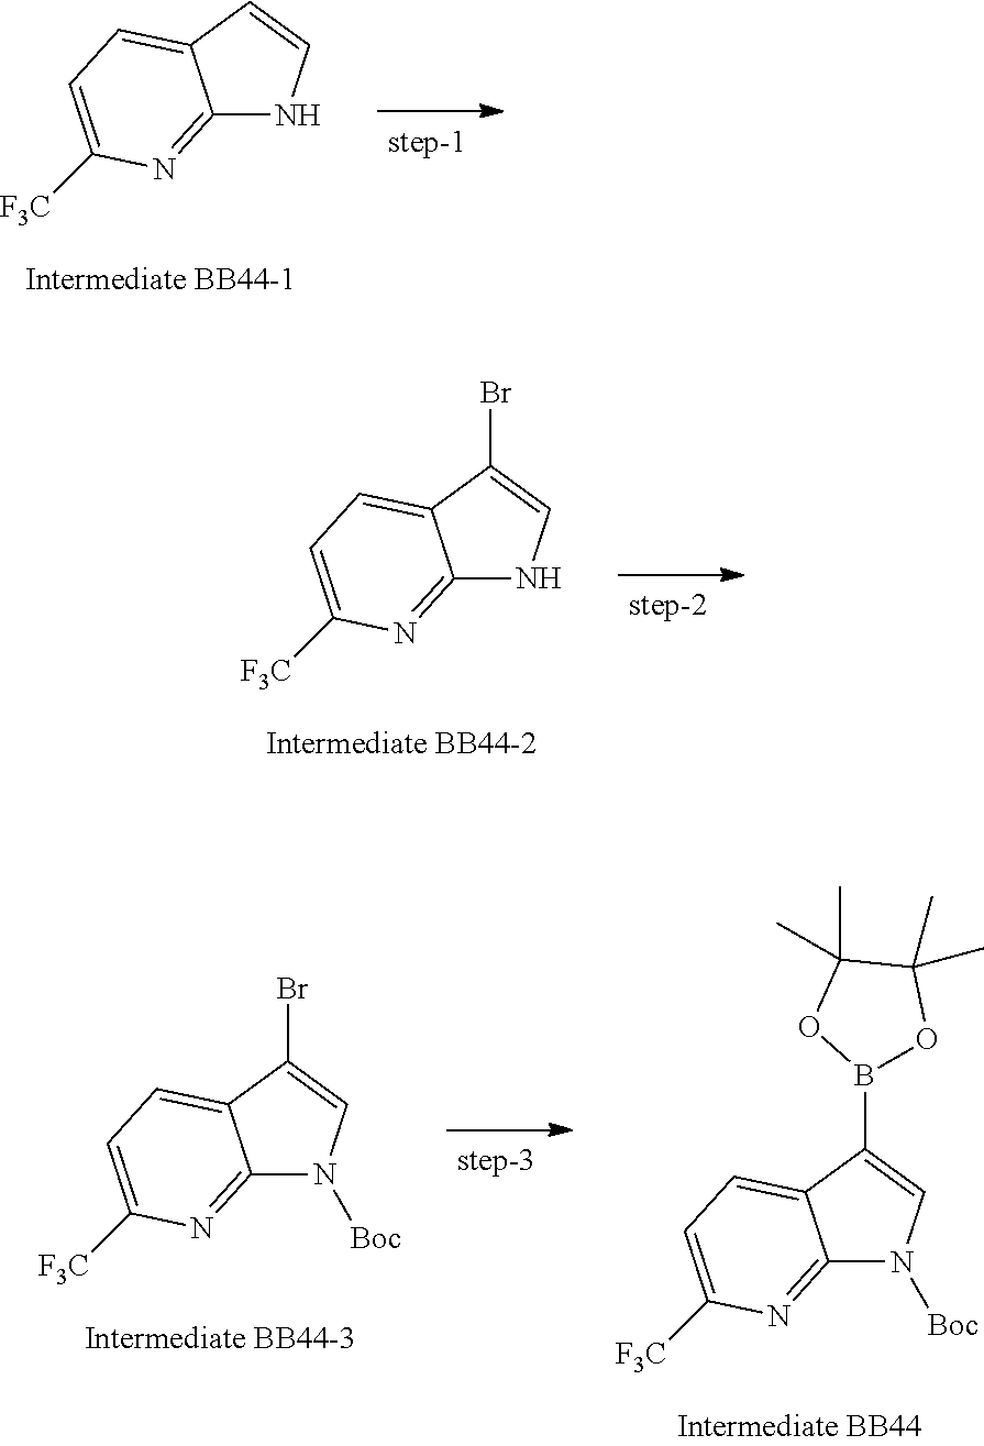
C12=NC([F3C])=CC=C1C=CN2.C12=NC([F3C])=CC=C1C(Br)=CN2.C12=NC([F3C])=CC=C1C(Br)=CN2[Boc].C12=NC([F3C])=CC=C1C(B1OC(C)(C)C(C)(C)O1)=CN2[Boc]
